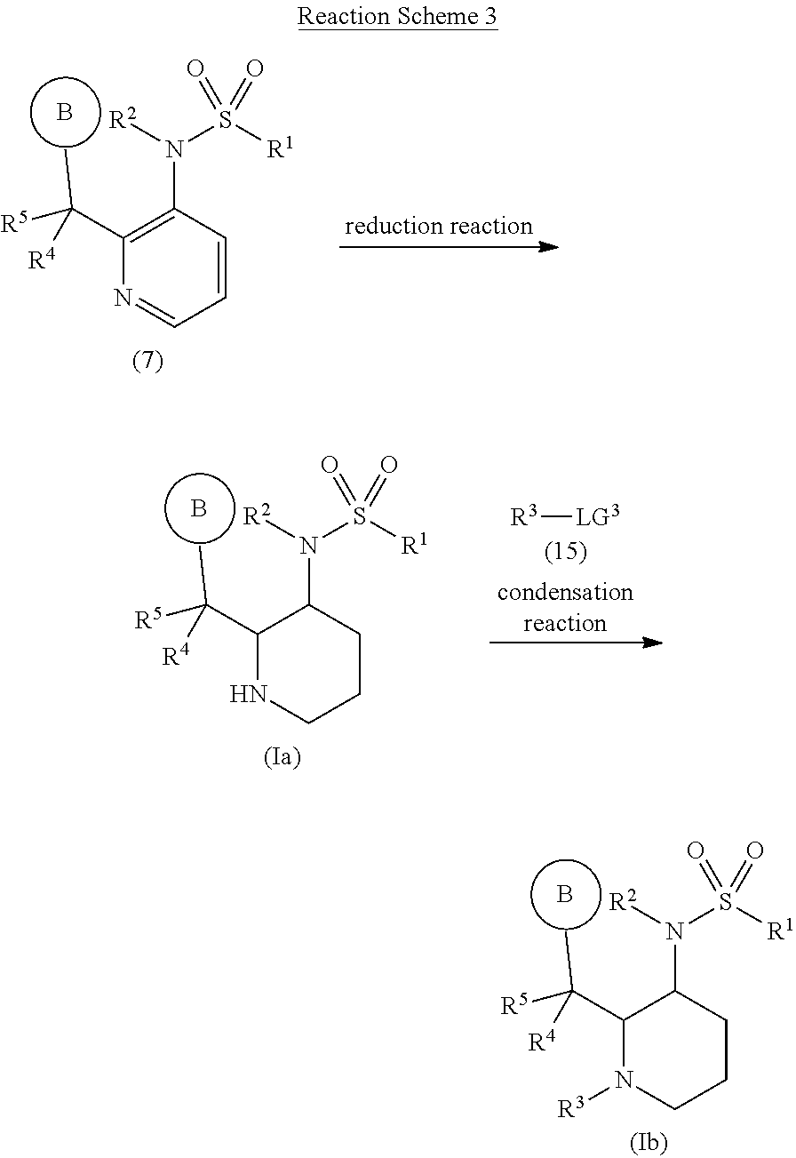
B.C1CC(N([R2])S([R1])(=O)=O)C(C([R5])(C)[R4])N([R3])C1.B.C1=CC(N([R2])S([R1])(=O)=O)=C(C([R5])(C)[R4])N=C1.[R3][LG3].B.C1CC(N([R2])S([R1])(=O)=O)C(C([R5])(C)[R4])NC1
